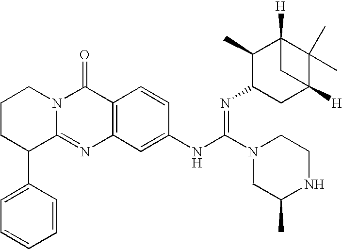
C1CC(C2=CC=CC=C2)C2=NC3=C(C(=O)N2C1)C=CC(NC(N1CC(C)NCC1)=NC1CC2([H])C(C)(C)C([H])(C1C)C2)=C3
